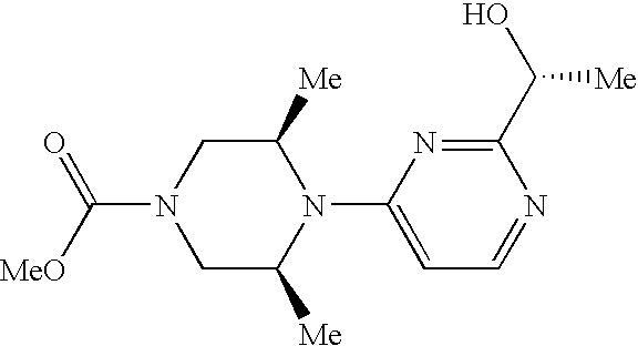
C(N1CC([Me])N(C2=CC=NC(C(O)[Me])=N2)C([Me])C1)(=O)[MeO]
